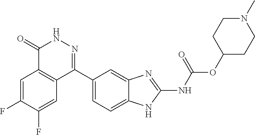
O(C(=O)NC1=NC2=CC(C3=NNC(=O)C4=C3C=C(F)C(F)=C4)=CC=C2N1)C1CCN(C)CC1
